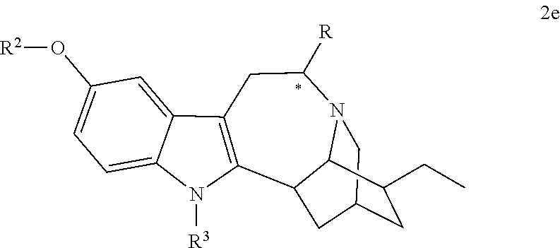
C12=CC(O[R2])=CC=C1N([R3])C1=C2CC([R])N2CC3CC(CC)C2C1C3
